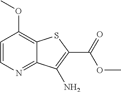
C1=CN=C2C(=C1OC)SC(C(OC)=O)=C2N
